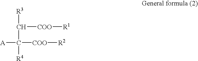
[R3]C([COO][R1])C([A])([COO][R2])[R4]
